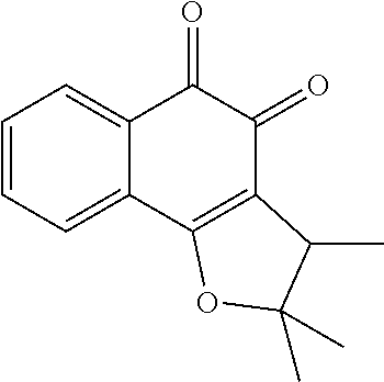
C1=CC=C2C(=C1)C(=O)C(=O)C1=C2OC(C)(C)C1C
